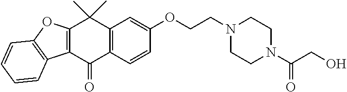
C1(=O)C2=C(C(C)(C)C3=C1C1=C(O3)C=CC=C1)C=C(OCCN1CCN(C(CO)=O)CC1)C=C2
